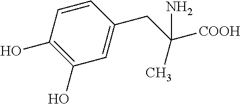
C1=C(CC([COOH])(N)C)C=CC(O)=C1O
